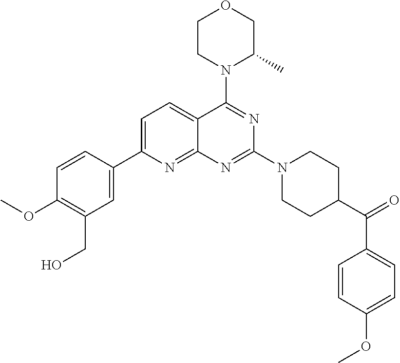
C1=C(C2=CC(CO)=C(OC)C=C2)N=C2C(=C1)C(N1C(C)COCC1)=NC(N1CCC(C(C3=CC=C(OC)C=C3)=O)CC1)=N2
